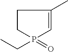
P1(=O)(CC)C=C(C)CC1
